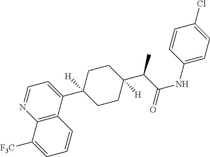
C12=C(C(C3([H])CCC(C(C(NC4=CC=C(Cl)C=C4)=O)C)([H])CC3)=CC=N1)C=CC=C2[F3C]
